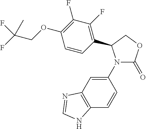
C1(N2C(=O)OCC2C2=C(F)C(F)=C(OCC(F)(F)C)C=C2)=CC2=C(C=C1)NC=N2
